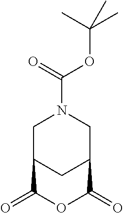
C12CC(CN(C(=O)OC(C)(C)C)C1)C(=O)OC2=O
